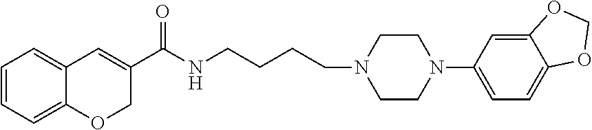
C1=CC=C2C(=C1)C=C(C(NCCCCN1CCN(C3=CC=C4C(=C3)OCO4)CC1)=O)CO2
